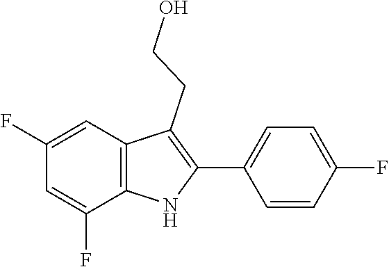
OCCC1=C(C2=CC=C(F)C=C2)NC2=C1C=C(F)C=C2F
